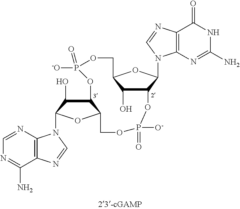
C1=NC2=C(C(N)=N1)N=CN2C1C(O)C2C(O1)COP(=O)([O-])OC1C(O)C(COP([-O])(=O)O2)OC1N1C2=C(C(=O)NC(N)=N2)N=C1
